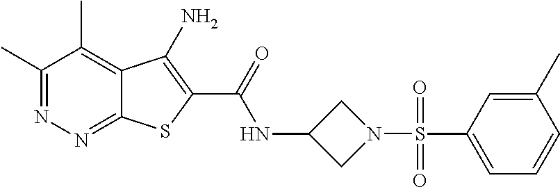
C1(C)=NN=C2C(=C1C)C(N)=C(C(=O)NC1CN(S(C3=CC=CC(C)=C3)(=O)=O)C1)S2
